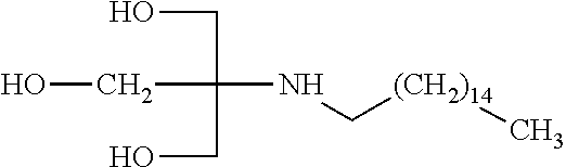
[(CH2)14](C)CNC(CO)(CO)CO
